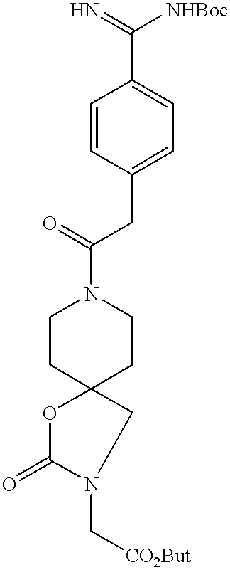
C1=CC(CC(=O)N2CCC3(CC2)OC(=O)N(C[CO2But])C3)=CC=C1C(=N)[NHBoc]
